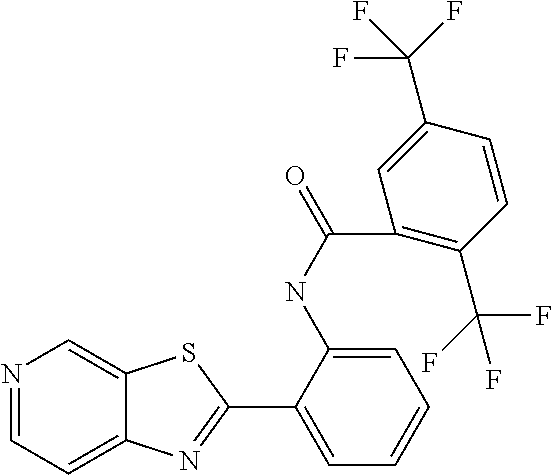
N1=CC=C2C(=C1)SC(C1=CC=CC=C1NC(C1=C(C(F)(F)F)C=CC(C(F)(F)F)=C1)=O)=N2
